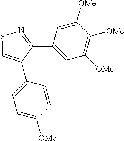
C1([OMe])=CC=C(C2=CSN=C2C2=CC([OMe])=C([OMe])C([OMe])=C2)C=C1
